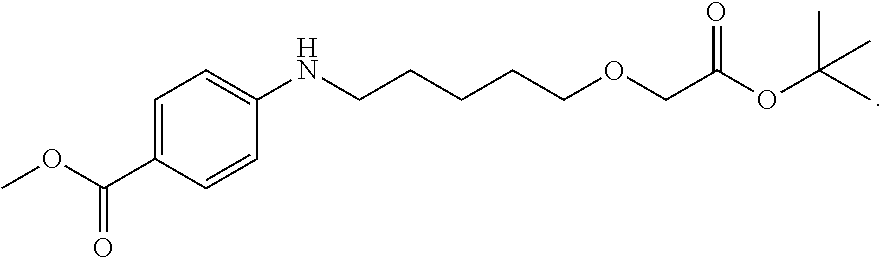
C1=C(C(OC)=O)C=CC(NCCCCCOCC(OC(C)(C)C)=O)=C1
